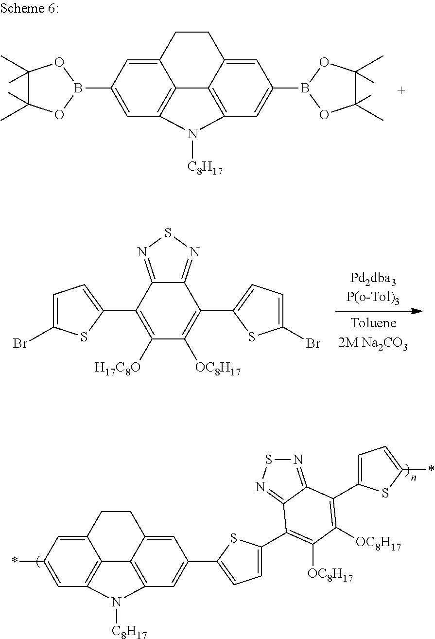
C1=C(Br)SC(C2=C([H17C8O])C([OC8H17])=C(C3=CC=C(Br)S3)C3=NSN=C23)=C1.C12=CC(*)=CC3=C1C1=C(C=C(C4=CC=C(C5=C([OC8H17])C([OC8H17])=C(C6=CC=C(*)S6)C6=NSN=C65)S4)C=C1CC2)N3[C8H17].C12=CC(B3OC(C)(C)C(C)(C)O3)=CC3=C1C1=C(C=C(B4OC(C)(C)C(C)(C)O4)C=C1CC2)N3[C8H17]
